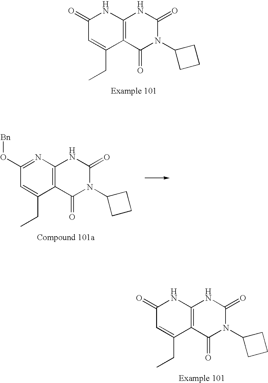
C1(=O)C=C(CC)C2=C(N1)NC(=O)N(C1CCC1)C2=O.C1(O[Bn])=NC2=C(C(CC)=C1)C(=O)N(C1CCC1)C(=O)N2.C1(=O)C=C(CC)C2=C(N1)NC(=O)N(C1CCC1)C2=O
